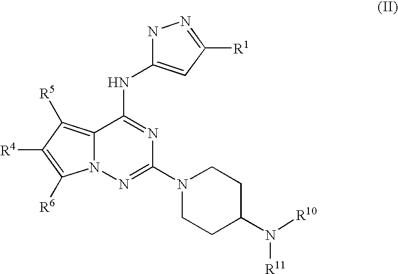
C12=C([R5])C([R4])=C([R6])N1N=C(N1CCC(N([R10])[R11])CC1)N=C2NC1=CC([R1])=NN1
